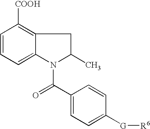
C1=CC=C2C(=C1[COOH])CC(C)N2C(C1=CC=C([G][R6])C=C1)=O
